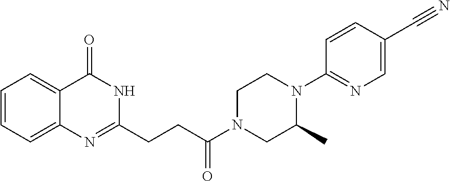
C12=CC=CC=C1N=C(CCC(N1CC(C)N(C3=NC=C(C#N)C=C3)CC1)=O)NC2=O
